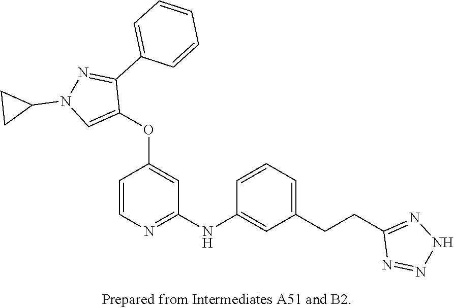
O(C1=CC(NC2=CC(CCC3=NNN=N3)=CC=C2)=NC=C1)C1=CN(C2CC2)N=C1C1=CC=CC=C1
